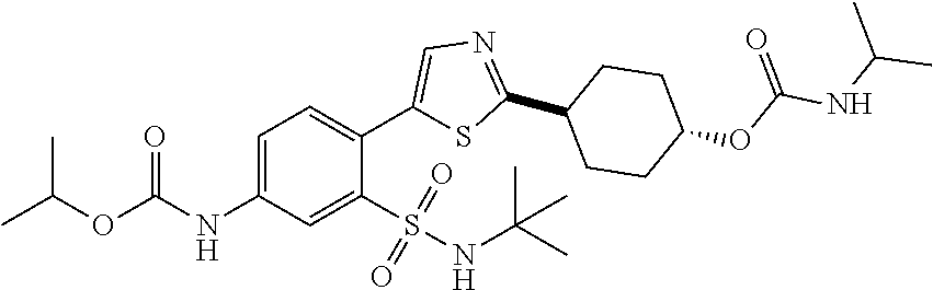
C1=C(NC(=O)OC(C)C)C=C(S(=O)(=O)NC(C)(C)C)C(C2=CN=C(C3CCC(OC(NC(C)C)=O)CC3)S2)=C1
